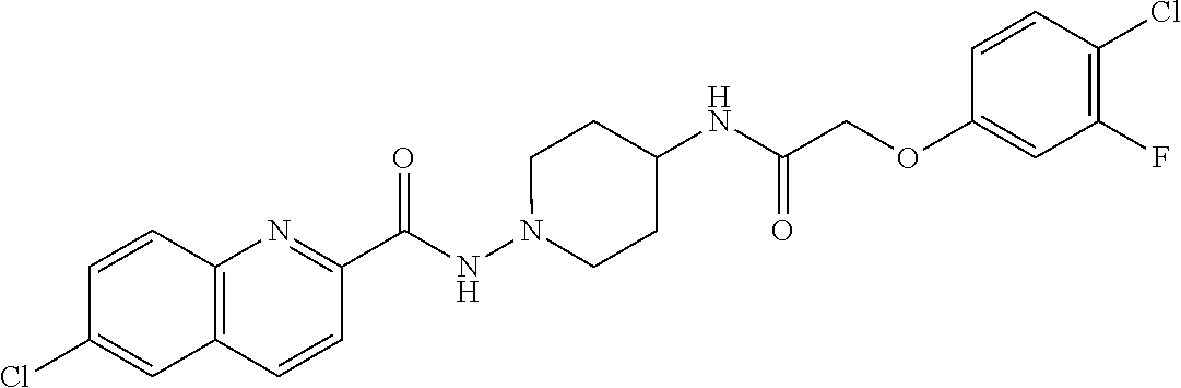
C12=C(C=CC(C(NN3CCC(NC(=O)COC4=CC(F)=C(Cl)C=C4)CC3)=O)=N1)C=C(Cl)C=C2
